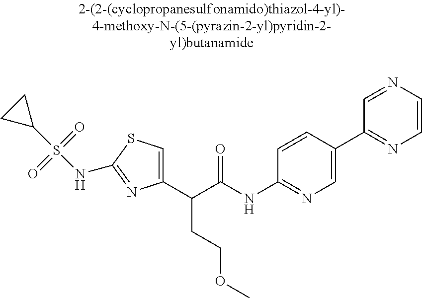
C1(C(C(NC2=NC=C(C3=NC=CN=C3)C=C2)=O)CCOC)=CSC(NS(C2CC2)(=O)=O)=N1
